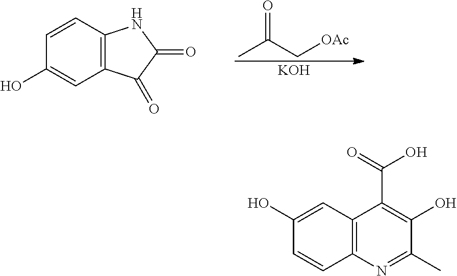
C12=C(C=CC(O)=C1)NC(=O)C2=O.CC(C[OAc])=O.[KOH].C12=C(N=C(C)C(O)=C1C(=O)O)C=CC(O)=C2
